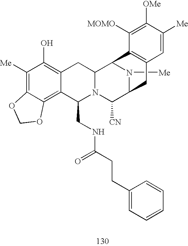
C1([Me])=C2C(=C3C(=C1O)CC1N(C3CNC(=O)CCC3=CC=CC=C3)C([CN])C3N([Me])C1C1=C(C3)C=C([Me])C([OMe])=C1[MOMO])OCO2
